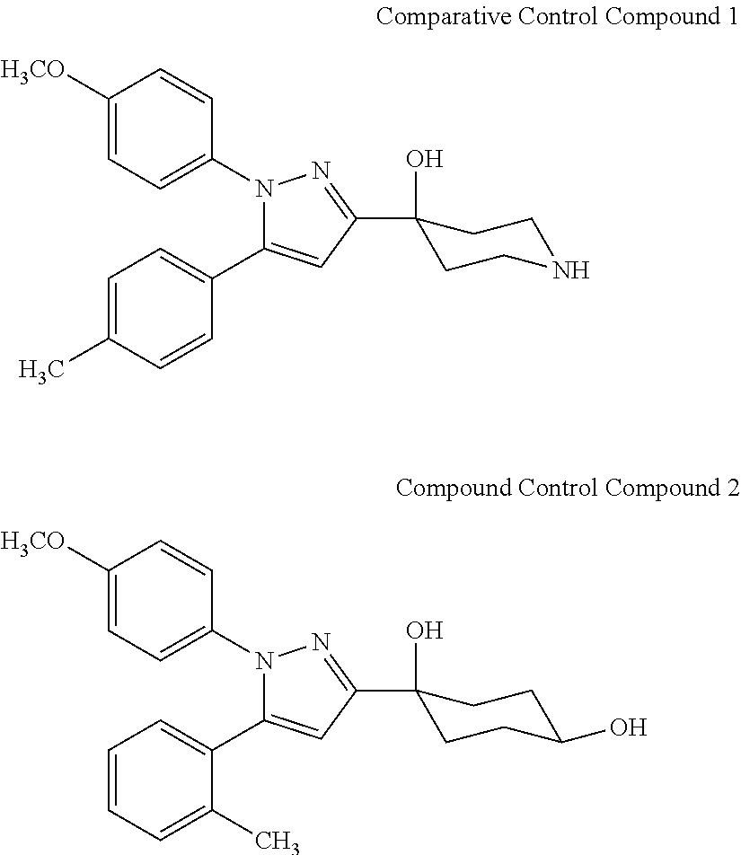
C1([H3CO])=CC=C(N2C(C3=CC=C(C)C=C3)=CC(C3(O)CCNCC3)=N2)C=C1.C1([H3CO])=CC=C(N2C(C3=CC=CC=C3C)=CC(C3(O)CCC(O)CC3)=N2)C=C1
